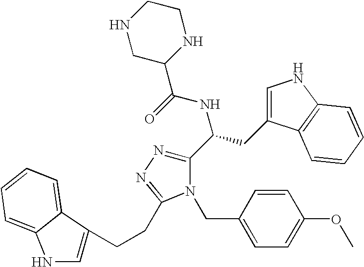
C1(C(CC2=CNC3=C2C=CC=C3)NC(=O)C2NCCNC2)=NN=C(CCC2=CNC3=CC=CC=C32)N1CC1=CC=C(OC)C=C1
